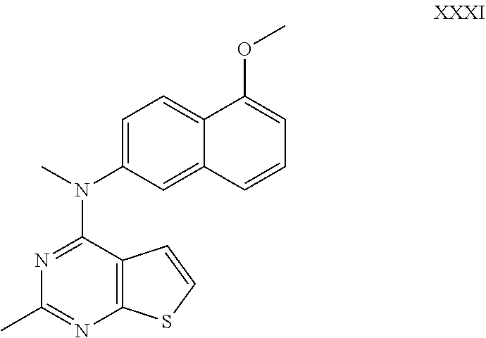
C12=C(C(N(C3=CC=C4C(=C3)C=CC=C4OC)C)=NC(C)=N1)C=CS2
